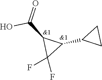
OC(C1C(F)(F)C1C1CC1)=O
